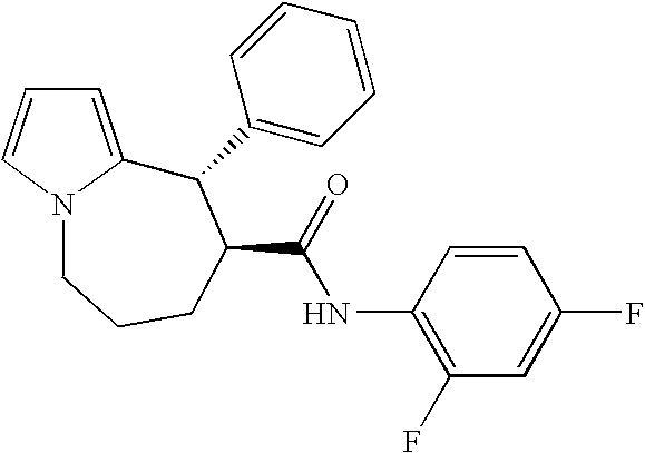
C1=C2N(C=C1)CCCC(C(=O)NC1=C(F)C=C(F)C=C1)C2C1=CC=CC=C1
